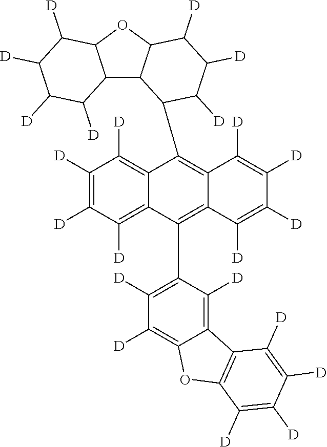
C12=C([D])C([D])=C([D])C([D])=C1C(C1=C([D])C([D])=C3C(=C1[D])C1=C(O3)C([D])=C([D])C([D])=C1[D])=C1C(=C2C2C3C4C(OC3C([D])C([D])C2[D])C([D])C([D])C([D])C4[D])C([D])=C([D])C([D])=C1[D]
